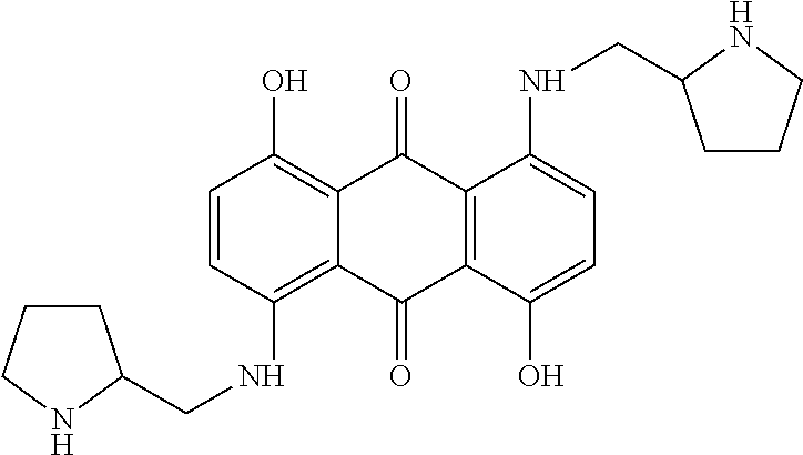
C1=CC(NCC2CCCN2)=C2C(=C1O)C(=O)C1=C(C2=O)C(O)=CC=C1NCC1CCCN1
